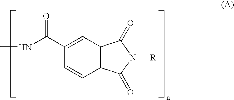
C12=C(C=C(C(NC)=O)C=C1)C(=O)N([R]C)C2=O
